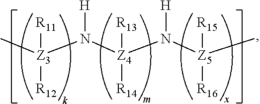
C[Z3](N([Z4](N([Z5](C)([R15])[R16])[H])([R13])[R14])[H])([R11])[R12]
